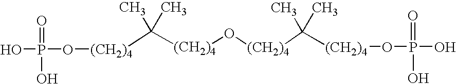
[(CH2)4](C([(CH2)4]O[(CH2)4]C([(CH2)4]OP(O)(=O)O)(C)C)(C)C)OP(O)(=O)O
